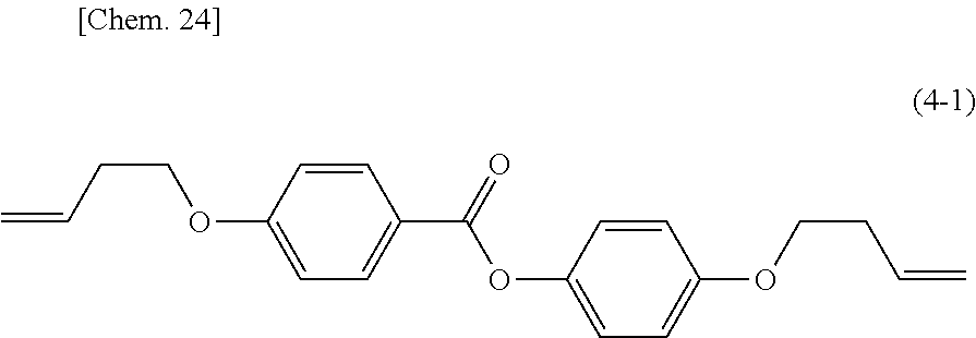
C1=CC(OCCC=C)=CC=C1C(OC1=CC=C(OCCC=C)C=C1)=O
